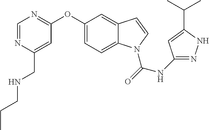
C1(OC2=NC=NC(CNCCC)=C2)=CC=C2C(=C1)C=CN2C(=O)NC1=NNC(C(C)C)=C1
